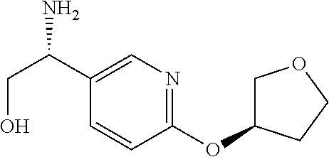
C1(OC2COCC2)=NC=C(C(CO)N)C=C1
